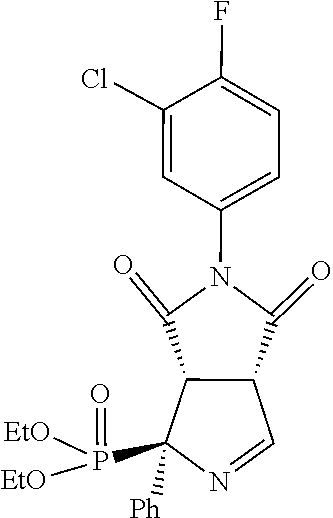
C1(F)=CC=C(N2C(=O)C3C(C=NC3(P(=O)([EtO])[EtO])[Ph])C2=O)C=C1Cl
